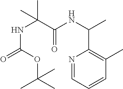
N1=CC=CC(C)=C1C(NC(C(NC(=O)OC(C)(C)C)(C)C)=O)C
